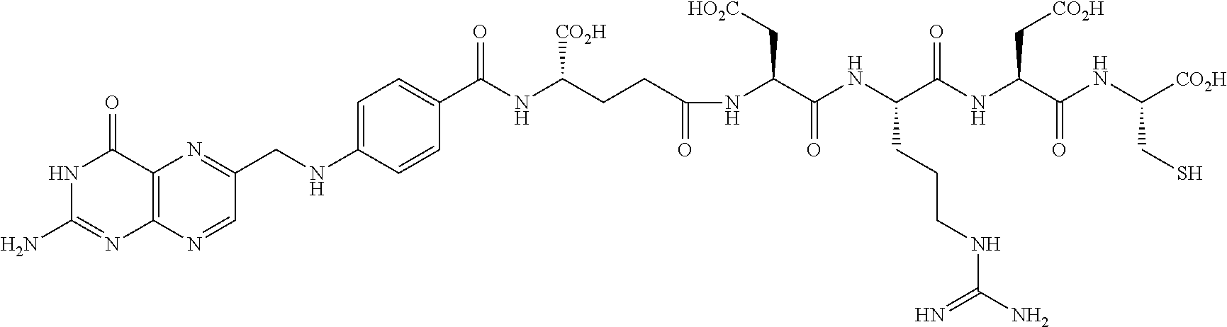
C12=C(N=CC(CNC3=CC=C(C(=O)NC([CO2H])CCC(=O)NC(C(=O)NC(CCCNC(N)=N)C(NC(C(NC([CO2H])CS)=O)C[CO2H])=O)C[HO2C])C=C3)=N1)N=C(N)NC2=O
